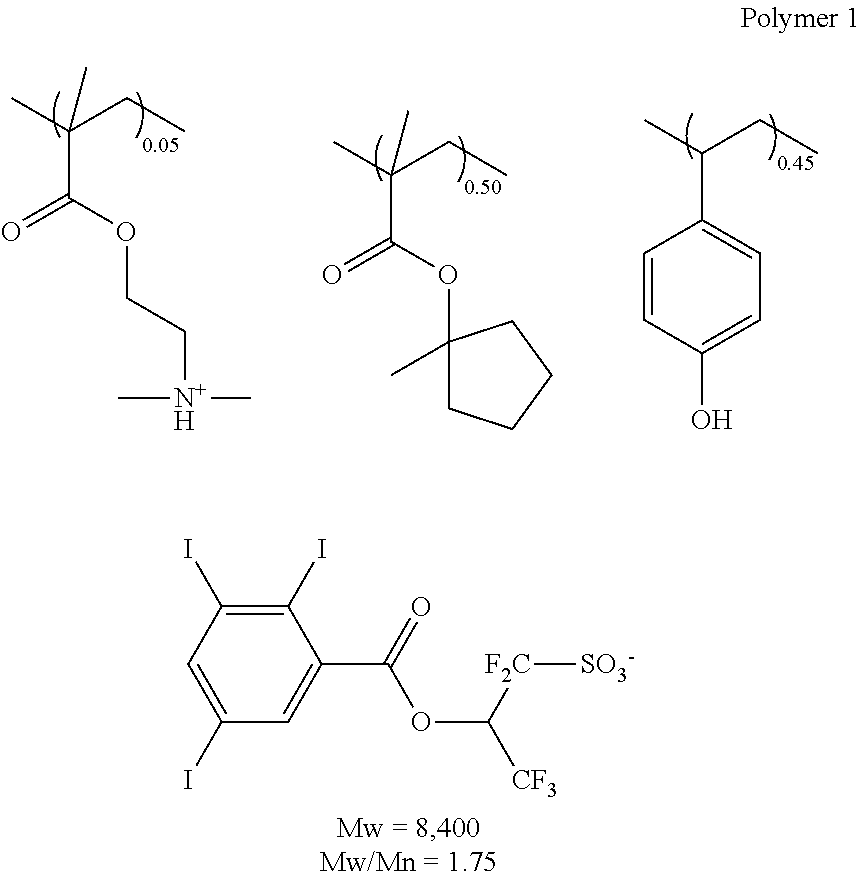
C(C(OCC[N+H](C)C)=O)(C)(CC)C.C(C(OC1(C)CCCC1)=O)(C)(CC)C.C(C1=CC=C(O)C=C1)(C)CC.C1(I)=C(I)C=C(I)C=C1C(OC([F2C][SO3-])[CF3])=O
